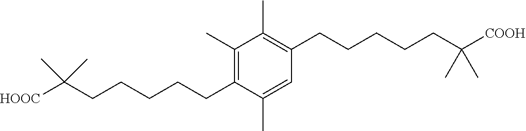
C1(C)=C(CCCCCC(C)(C)[COOH])C=C(C)C(CCCCCC(C)(C)[HOOC])=C1C
